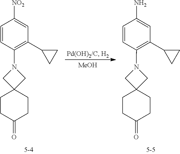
C1CC(=O)CCC12CN(C1=C(C3CC3)C=C([NO2])C=C1)C2.C1CC(=O)CCC12CN(C1=C(C3CC3)C=C(N)C=C1)C2.[MeOH]
